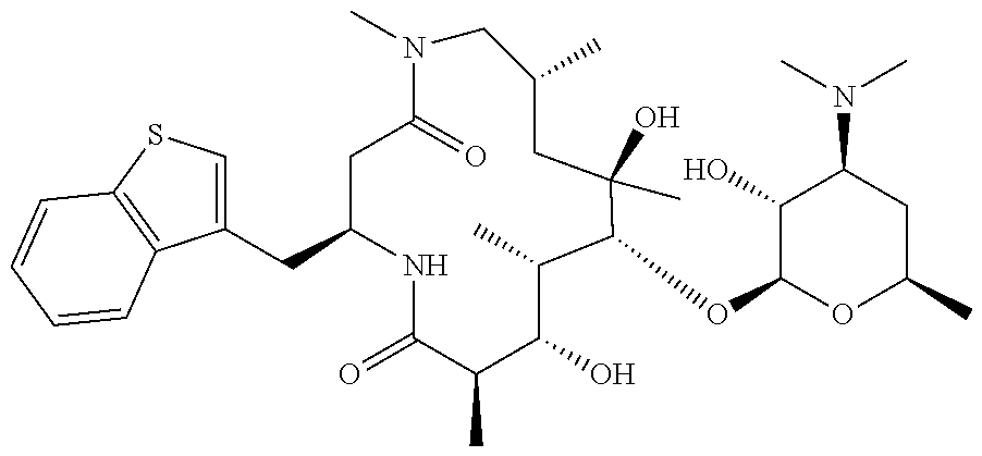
C1(CC2CC(=O)N(C)CC(C)CC(C)(O)C(OC3OC(C)CC(N(C)C)C3O)C(C)C(O)C(C)C(=O)N2)=CSC2=C1C=CC=C2
